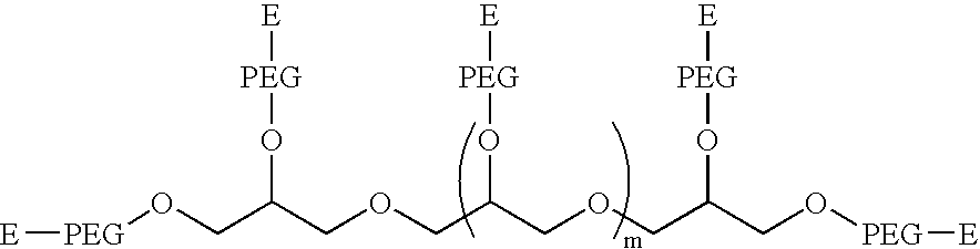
[E][PEG]OCC(COCC(COCC(CO[PEG][E])O[PEG][E])O[PEG][E])O[PEG][E]
